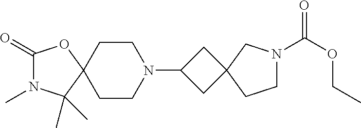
C1(=O)N(C)C(C)(C)C2(O1)CCN(C1CC3(C1)CN(C(OCC)=O)CC3)CC2
